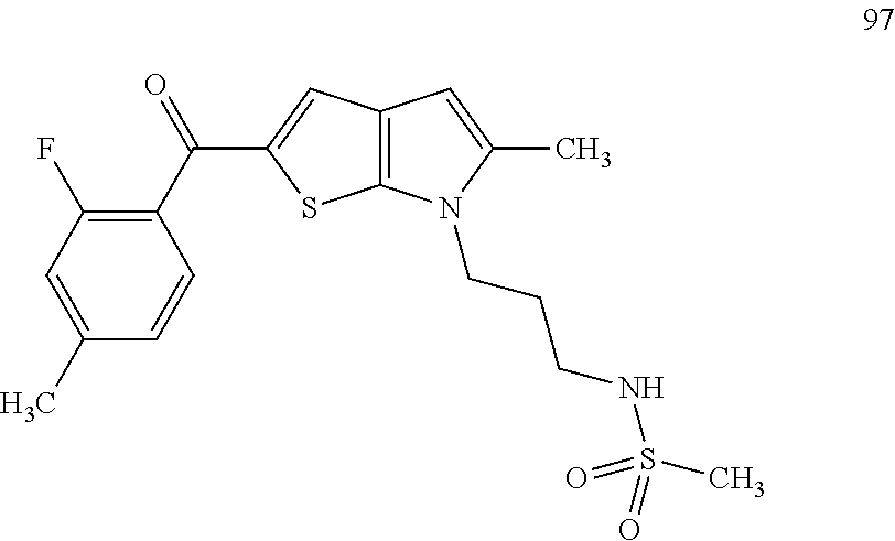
C1=CC(C)=CC(F)=C1C(=O)C1=CC2=C(S1)N(CCCNS(C)(=O)=O)C(C)=C2
